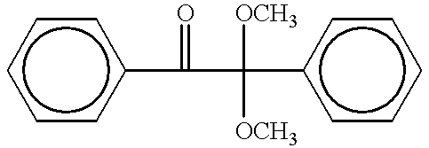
c1ccc(C(C(c2ccccc2)([OCH3])[OCH3])=O)cc1
